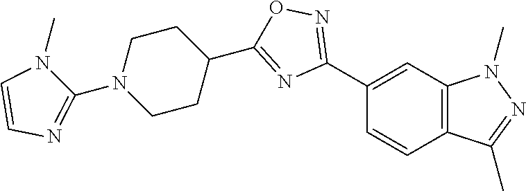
C1(C2=NOC(C3CCN(C4=NC=CN4C)CC3)=N2)=CC2=C(C=C1)C(C)=NN2C
